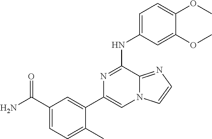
C1(C2=CN3C(=NC=C3)C(NC3=CC=C(OC)C(OC)=C3)=N2)=CC(C(=O)N)=CC=C1C
